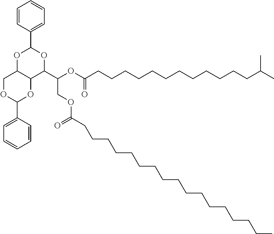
C1=CC(C2OC3C(C(C(COC(=O)CCCCCCCCCCCCCCCCC)OC(=O)CCCCCCCCCCCCC(C)C)O2)OC(C2=CC=CC=C2)OC3)=CC=C1
